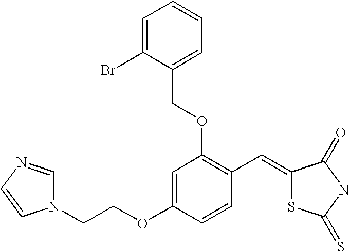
N1(CCOC2=CC(OCC3=CC=CC=C3Br)=C(C=C3SC(=S)NC3=O)C=C2)C=NC=C1
